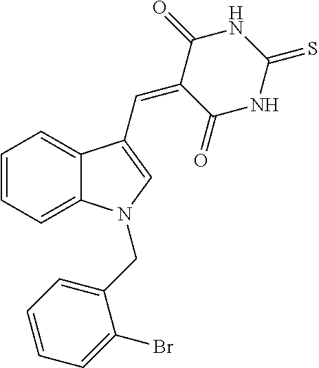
C1=CC=C2C(=C1)C(C=C1C(=O)NC(=S)NC1=O)=CN2CC1=CC=CC=C1Br
